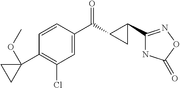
C1=CC(C(C2C(C3=NOC(=O)N3)C2)=O)=CC(Cl)=C1C1(OC)CC1
